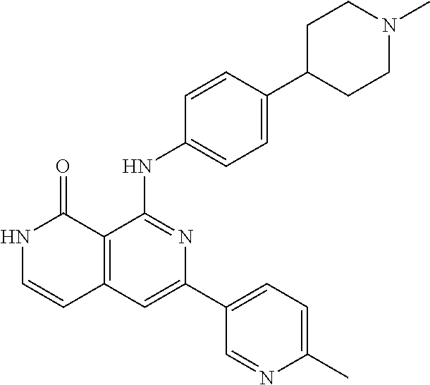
C1=CC(NC2=NC(C3=CC=C(C)N=C3)=CC3=C2C(=O)NC=C3)=CC=C1C1CCN(C)CC1
